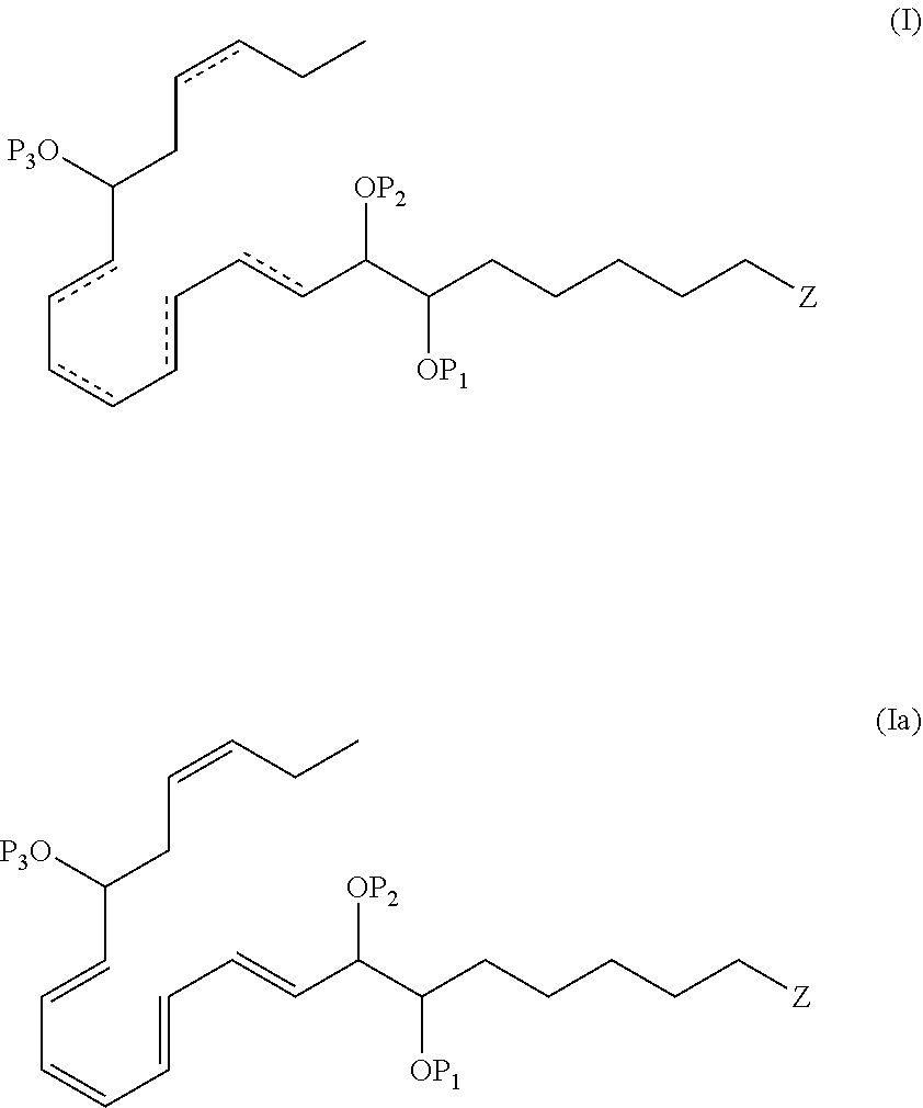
CCC=CCC(C=CC=CC=CC=CC(C(CCCCC[Z])[OP1])[OP2])[P3O].CCccCC(cc-cc-cc-ccC(C(CCCCC[Z])[OP1])[OP2])[P3O]
